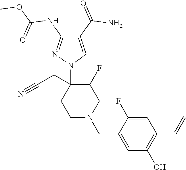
C1N(CC2=CC(O)=C(C=C)C=C2F)CC(F)C(CC#N)(N2C=C(C(=O)N)C(NC(OC)=O)=N2)C1
